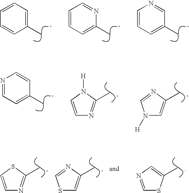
CC1=CC=CN=C1.CC1=CC=CC=N1.CC1=CC=CC=C1.CC1=CC=NC=C1.CC1=CN([H])C=N1.CC1=NC=CN1[H].CC1=NC=CS1.CC1=CSC=N1.CC1=CN=CS1
